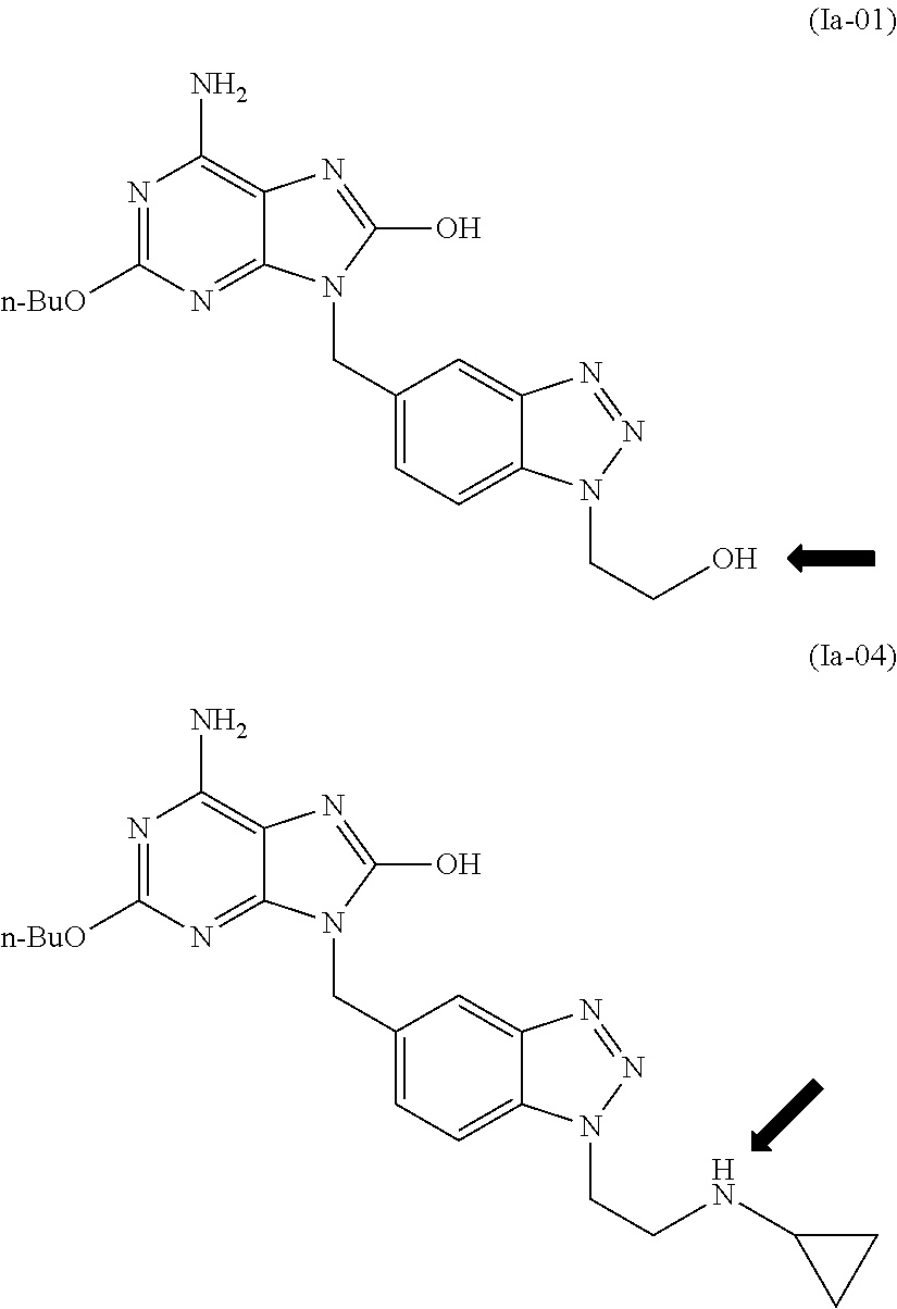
N1=C([n-BuO])N=C2C(=C1N)N=C(O)N2CC1=CC=C2C(=C1)N=NN2CCO.N1=C([n-BuO])N=C2C(=C1N)N=C(O)N2CC1=CC=C2C(=C1)N=NN2CCNC1CC1
